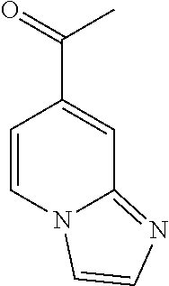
C1=CN2C(=NC=C2)C=C1C(=O)C
